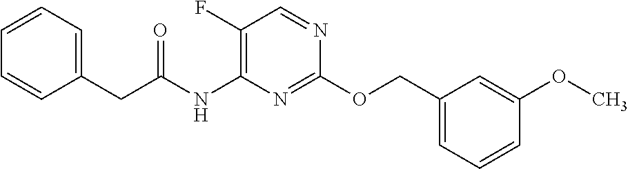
C1(F)=C(NC(CC2=CC=CC=C2)=O)N=C(OCC2=CC=CC(OC)=C2)N=C1
